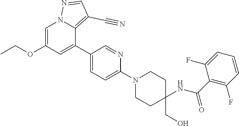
CCOC1=CN2C(=C(C#N)C=N2)C(C2=CC=C(N3CCC(CO)(NC(C4=C(F)C=CC=C4F)=O)CC3)N=C2)=C1
